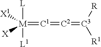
[L][M]([L1])([X1])([X])=[C1]=[C2]=[C3]([R1])[R]
